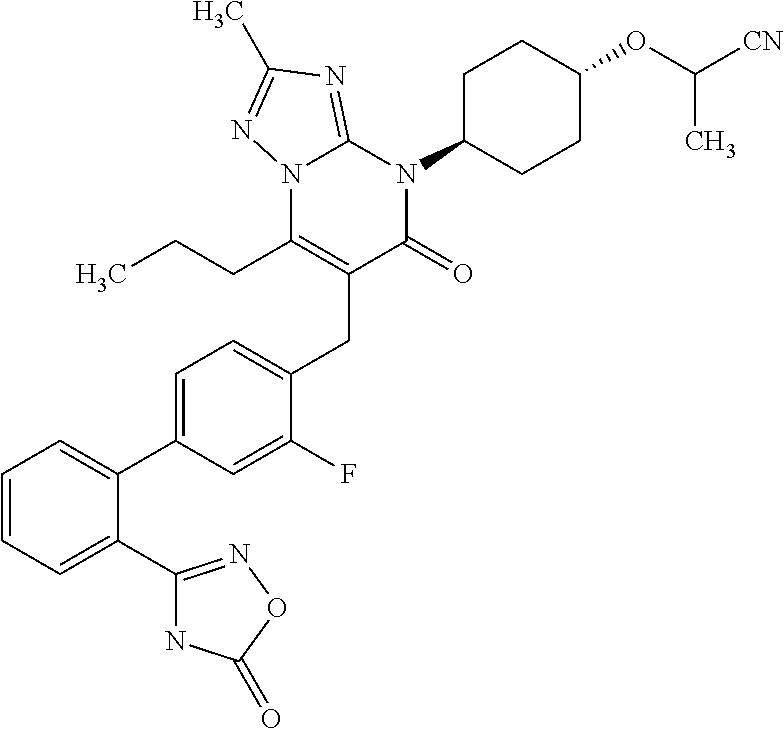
C(C1=C(CCC)N2C(=NC(C)=N2)N(C2CCC(OC([CN])C)CC2)C1=O)C1=CC=C(C2=CC=CC=C2C2=NOC(=O)N2)C=C1F
